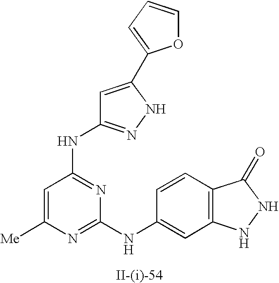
C1=C([Me])N=C(NC2=CC3=C(C=C2)C(=O)NN3)N=C1NC1=NNC(C2=CC=CO2)=C1
